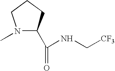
N1(C)C(C(=O)NC[CF3])CCC1
